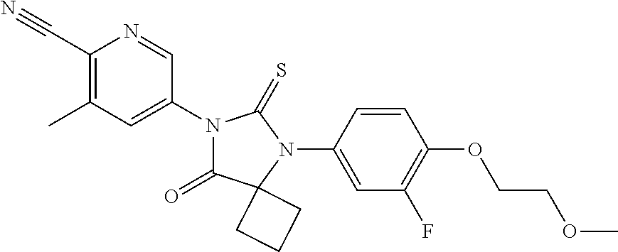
C1(C#N)=C(C)C=C(N2C(=O)C3(N(C4=CC(F)=C(OCCOC)C=C4)C2=S)CCC3)C=N1
